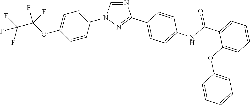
C1=CC(N2C=NC(C3=CC=C(NC(C4=CC=CC=C4OC4=CC=CC=C4)=O)C=C3)=N2)=CC=C1OC(C(F)(F)F)(F)F
